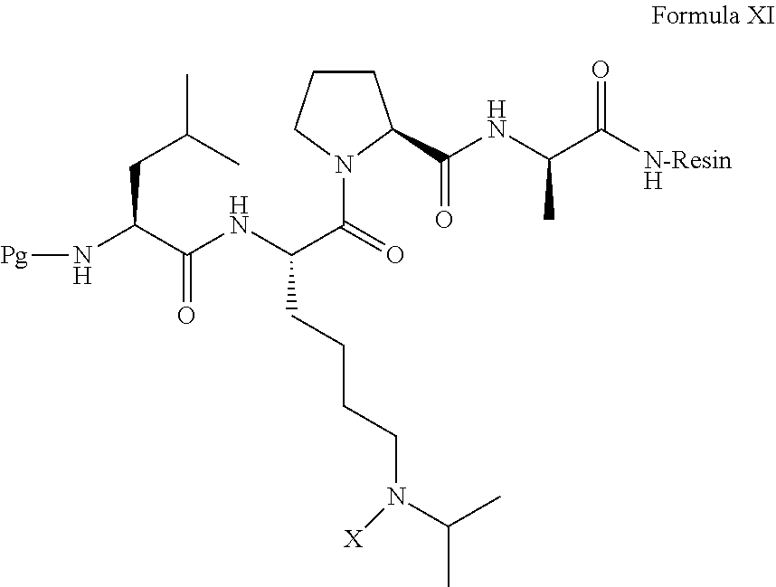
N(C(C(=O)NC(C(N1C(C(NC(C([N-ResinH])=O)C)=O)CCC1)=O)CCCCN([X])C(C)C)CC(C)C)[Pg]
